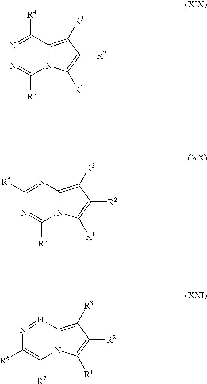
N1=C([R4])C2=C([R3])C([R2])=C([R1])N2C([R7])=N1.C1([R5])=NC2=C([R3])C([R2])=C([R1])N2C([R7])=N1.N1=NC2=C([R3])C([R2])=C([R1])N2C([R7])=C1[R6]
